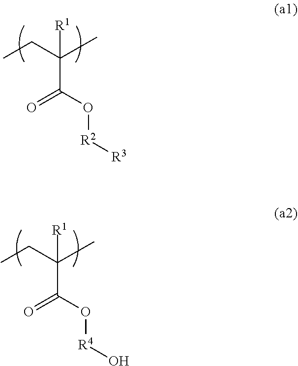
C(C(CC)(C)[R1])(O[R2][R3])=O.C(C(CC)(C)[R1])(O[R4]O)=O
